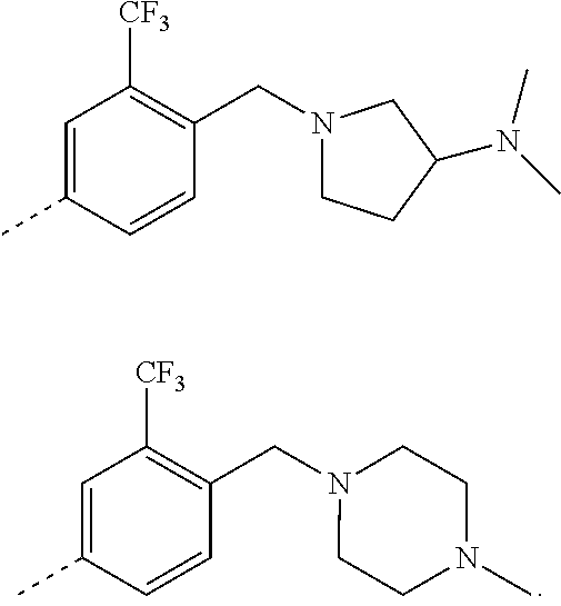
C1=C(C)C=CC(CN2CCN(C)CC2)=C1[CF3].C1=C(C)C=CC(CN2CCC(N(C)C)C2)=C1[CF3]
